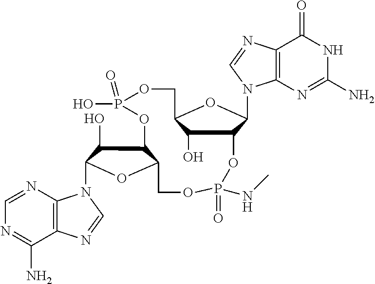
C12=C(N=CN=C1N)N(C1C(O)C3C(O1)COP(=O)(NC)OC1C(O)C(COP(O)(=O)O3)OC1N1C3=C(N=C1)C(=O)NC(N)=N3)C=N2
